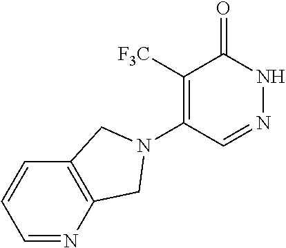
C1([F3C])=C(N2CC3=C(C=CC=N3)C2)C=NNC1=O
